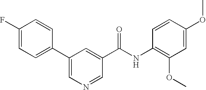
C1=C(F)C=CC(C2=CN=CC(C(NC3=C(OC)C=C(OC)C=C3)=O)=C2)=C1
